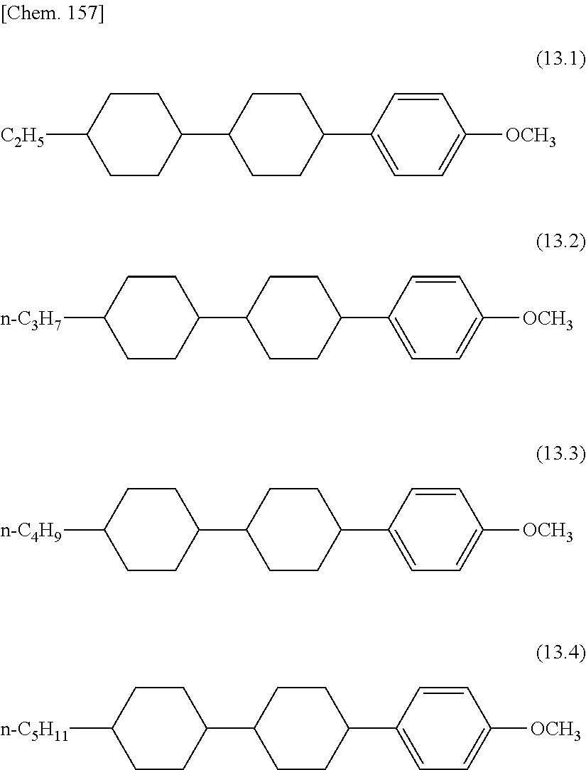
C1CC(C2CCC(C3=CC=C([OCH3])C=C3)CC2)CCC1[C2H5].C1CC(C2CCC(C3=CC=C([OCH3])C=C3)CC2)CCC1[n-C3H7].C1CC(C2CCC(C3=CC=C([OCH3])C=C3)CC2)CCC1[n-C4H9].C1CC(C2CCC(C3=CC=C([OCH3])C=C3)CC2)CCC1[n-C5H11]
